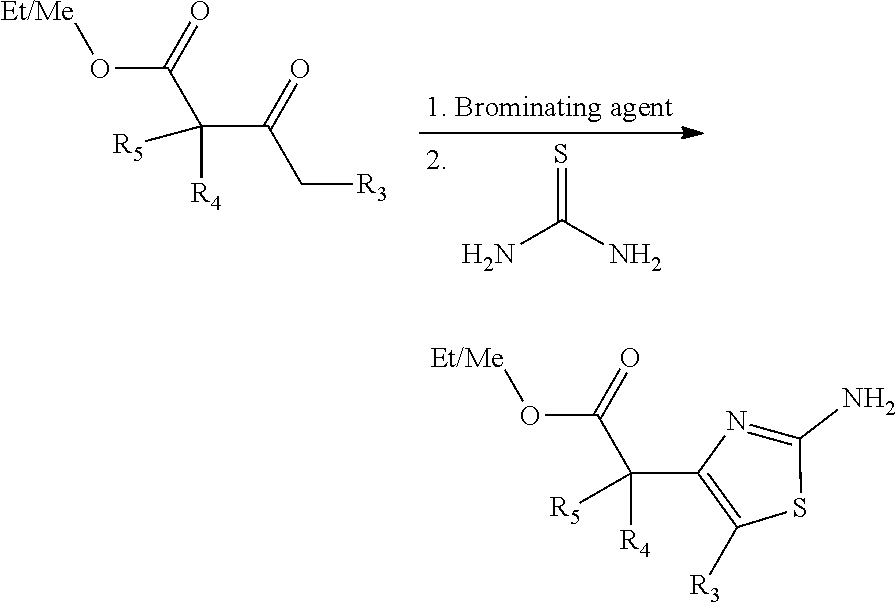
[Et/Me]OC(C(C1=C([R3])SC(N)=N1)([R4])[R5])=O.[Et/Me]OC(C(C(=O)C[R3])([R4])[R5])=O.S=C(N)N
